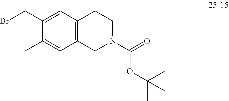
C1(C)=CC2=C(C=C1CBr)CCN(C(=O)OC(C)(C)C)C2
